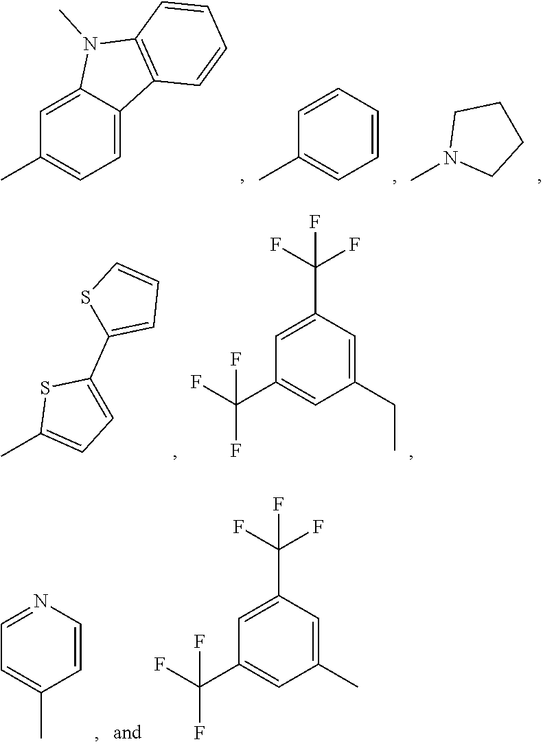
C1(C)=CC=C2C(=C1)N(C)C1=C2C=CC=C1.C1(C)=CC=CC=C1.N1(C)CCCC1.C1(C)=CC=C(C2=CC=CS2)S1.C1(C(F)(F)F)=CC(CC)=CC(C(F)(F)F)=C1.C1=C(C)C=CN=C1.C1(C(F)(F)F)=CC(C)=CC(C(F)(F)F)=C1
